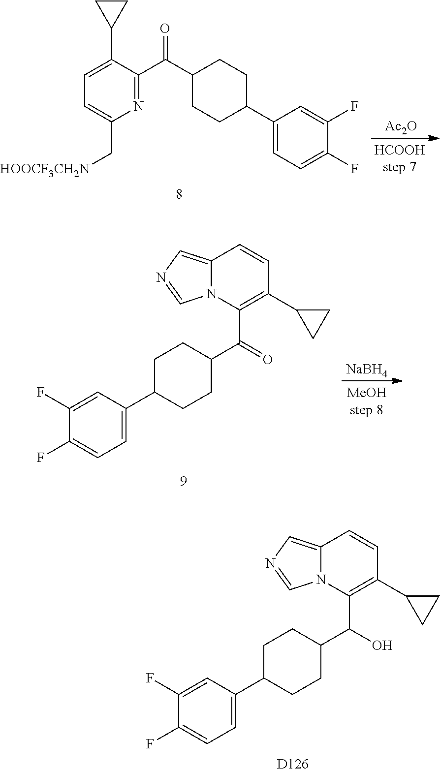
N1=C(C(C2CCC(C3=CC=C(F)C(F)=C3)CC2)=O)C(C2CC2)=CC=C1C[HOOCF3CH2N].[Ac2O].O=C(C1CCC(C2=CC=C(F)C(F)=C2)CC1)C1=C(C2CC2)C=CC2=CN=CN12.[NaBH4].OC(C1CCC(C2=CC=C(F)C(F)=C2)CC1)C1=C(C2CC2)C=CC2=CN=CN12.[D126]
